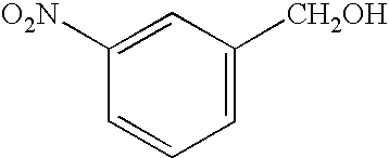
C1([O2N])=CC([CH2OH])=CC=C1
